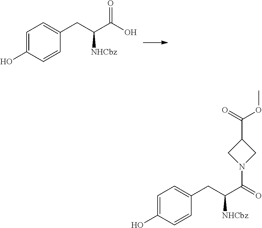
C1=C(O)C=CC(CC(C(O)=O)[NHCbz])=C1.C1=C(O)C=CC(CC(C(=O)N2CC(C(=O)OC)C2)[NHCbz])=C1
